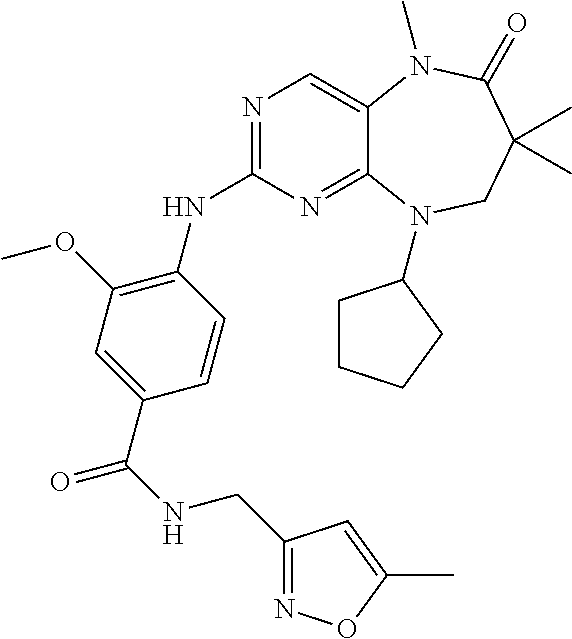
N1=C(NC2=C(OC)C=C(C(NCC3=NOC(C)=C3)=O)C=C2)N=C2C(=C1)N(C)C(=O)C(C)(C)CN2C1CCCC1
